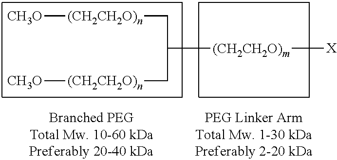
[CH3O][(CH2CH2O)n]CC([(CH2CH2O)m][X])C[(CH2CH2O)n][CH3O]
